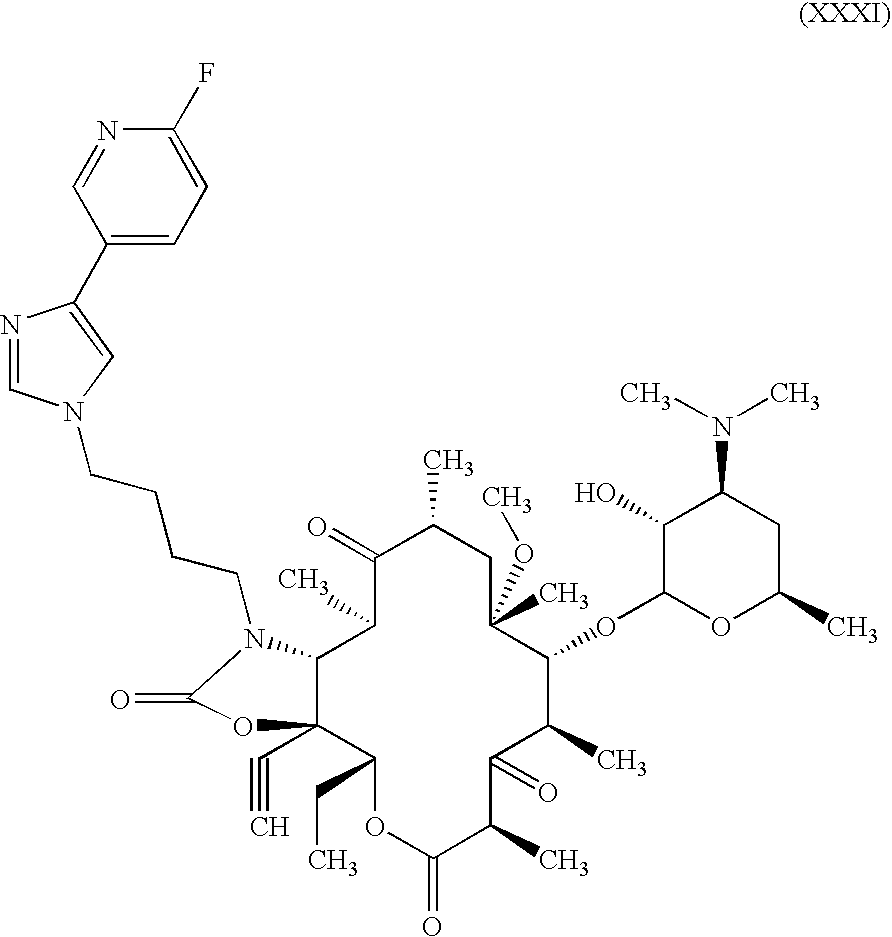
C12C(C#C)(C(CC)OC(=O)C(C)C(=O)C(C)C(OC3OC(C)CC(N(C)C)C3O)C(C)(OC)CC(C)C(=O)C1C)OC(=O)N2CCCCN1C=NC(C2=CC=C(F)N=C2)=C1
